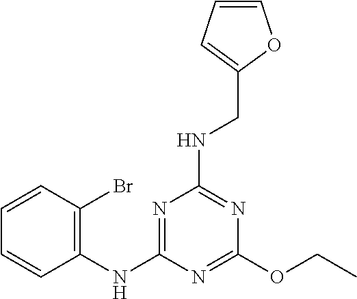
C1(OCC)=NC(NC2=C(Br)C=CC=C2)=NC(NCC2=CC=CO2)=N1
